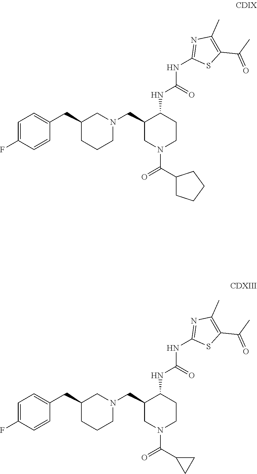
C1=C(F)C=CC(CC2CCCN(CC3CN(C(C4CCCC4)=O)CCC3NC(=O)NC3=NC(C)=C(C(=O)C)S3)C2)=C1.C1=C(F)C=CC(CC2CCCN(CC3CN(C(=O)C4CC4)CCC3NC(=O)NC3=NC(C)=C(C(=O)C)S3)C2)=C1
